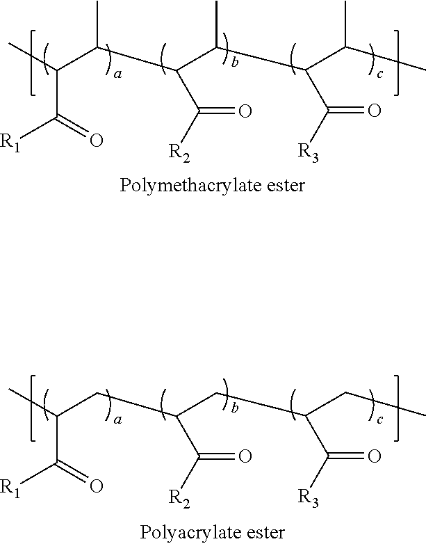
[R1]C(=O)C(C)C(C)C(C([R2])=O)C(C)C(C([R3])=O)C(C)C.[R1]C(=O)C(C)CC(C([R2])=O)CC(C([R3])=O)CC
